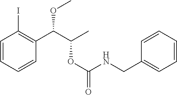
C1=CC=CC(C(C(C)OC(=O)NCC2=CC=CC=C2)OC)=C1I
